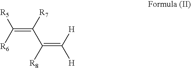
C(=C([R7])C([R8])=C([H])[H])([R5])[R6]
